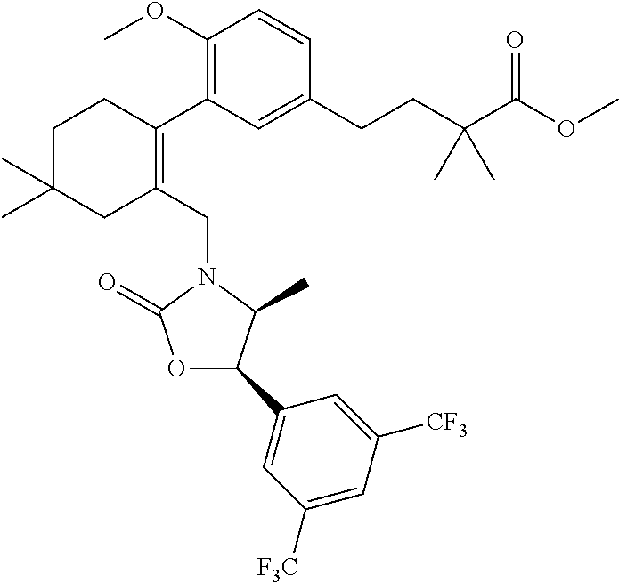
C1(OC)=C(C2=C(CN3C(=O)OC(C4=CC([F3C])=CC([CF3])=C4)C3C)CC(C)(C)CC2)C=C(CCC(C(OC)=O)(C)C)C=C1
